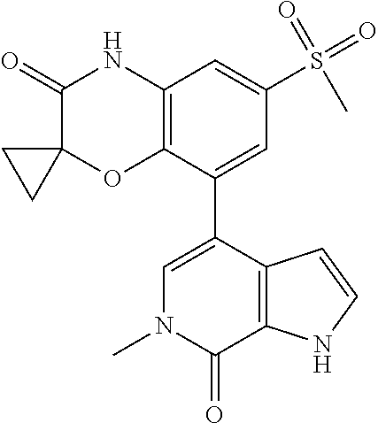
C1(=O)C2(OC3=C(N1)C=C(S(=O)(=O)C)C=C3C1=CN(C)C(=O)C3=C1C=CN3)CC2
